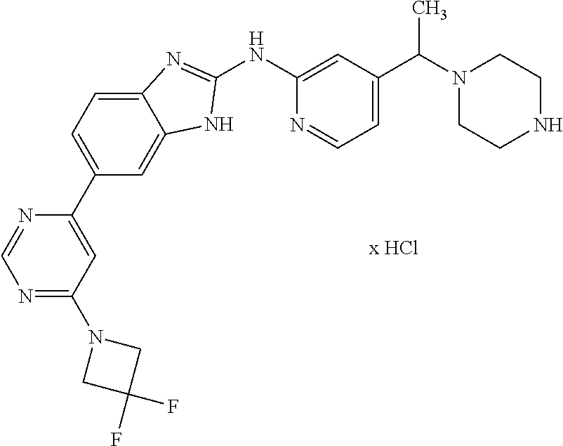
N1=C(N2CC(F)(F)C2)C=C(C2=CC=C3C(=C2)NC(NC2=CC(C(N4CCNCC4)C)=CC=N2)=N3)N=C1
